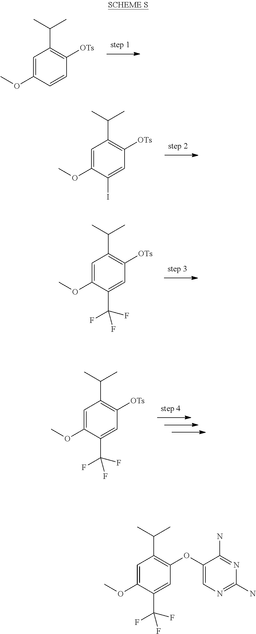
C1=C(OC)C=CC([OTs])=C1C(C)C.C1=C(OC)C(I)=CC([OTs])=C1C(C)C.C1=C(OC)C(C(F)(F)F)=CC([OTs])=C1C(C)C.C1=C(OC)C(C(F)(F)F)=CC([OTs])=C1C(C)C.C1=C(OC)C(C(F)(F)F)=CC(OC2=CN=C(N)N=C2N)=C1C(C)C
